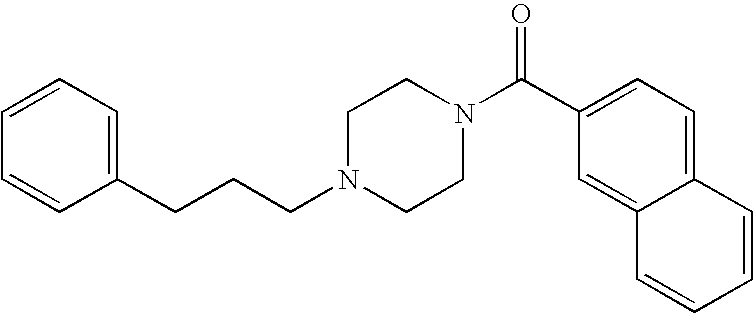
C(N1CCN(C(C2=CC=C3C(=C2)C=CC=C3)=O)CC1)CCC1=CC=CC=C1
